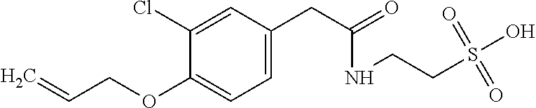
C1=C(CC(=O)NCCS(O)(=O)=O)C=C(Cl)C(OCC=C)=C1
